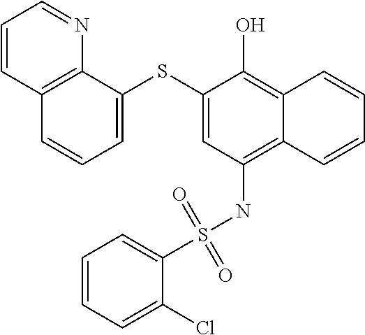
C1=C(SC2=CC=CC3=C2N=CC=C3)C(O)=C2C(=C1NS(C1=CC=CC=C1Cl)(=O)=O)C=CC=C2
